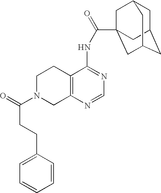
C1N(C(=O)CCC2=CC=CC=C2)CC2=C(C1)C(NC(=O)C13CC4CC(CC(C1)C4)C3)=NC=N2
